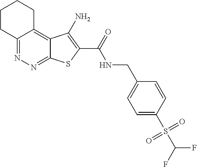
C12=NN=C3C(=C1CCCC2)C(N)=C(C(=O)NCC1=CC=C(S(C(F)F)(=O)=O)C=C1)S3
